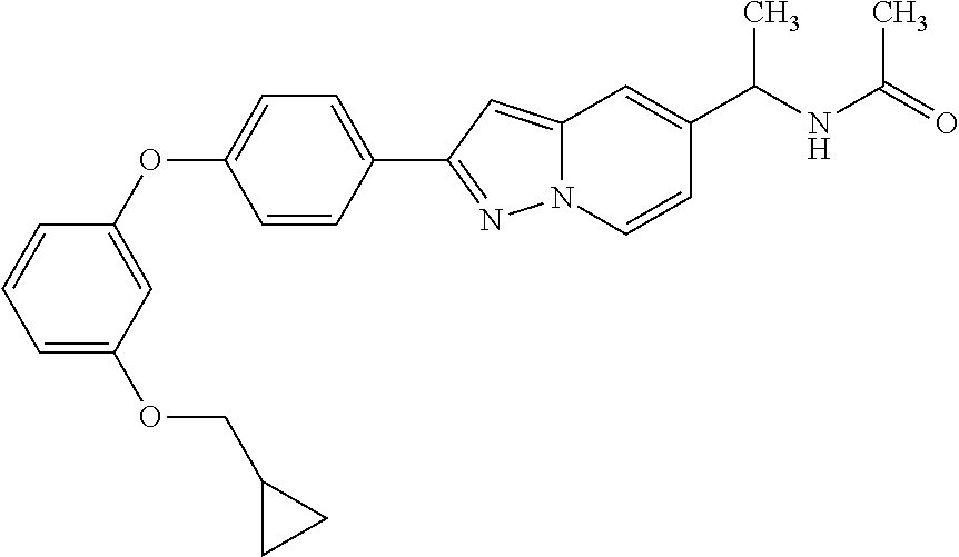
C1=CC(OC2=CC=C(C3=NN4C(=C3)C=C(C(NC(=O)C)C)C=C4)C=C2)=CC(OCC2CC2)=C1
